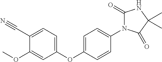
C1(OC)=CC(OC2=CC=C(N3C(=O)NC(C)(C)C3=O)C=C2)=CC=C1C#N
